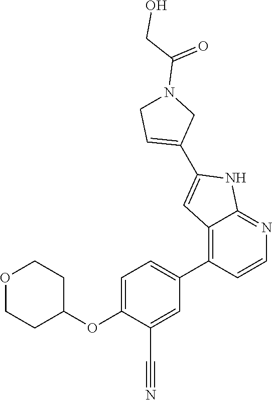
O1CCC(OC2=CC=C(C3=C4C(=NC=C3)NC(C3=CCN(C(CO)=O)C3)=C4)C=C2C#N)CC1
